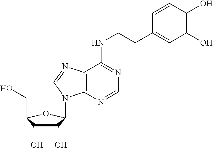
C1(O)C(O)C(CO)OC1N1C2=C(C(NCCC3=CC(O)=C(O)C=C3)=NC=N2)N=C1
